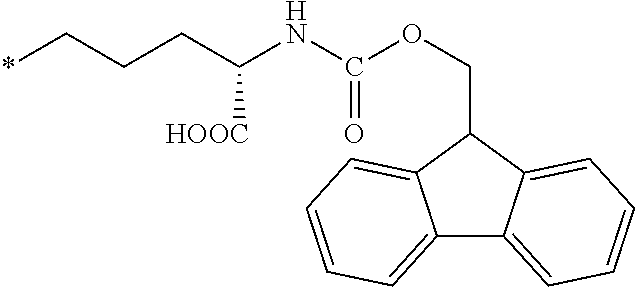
C12=CC=CC=C1C(COC(NC(CCC*)[HOOC])=O)C1=CC=CC=C21
